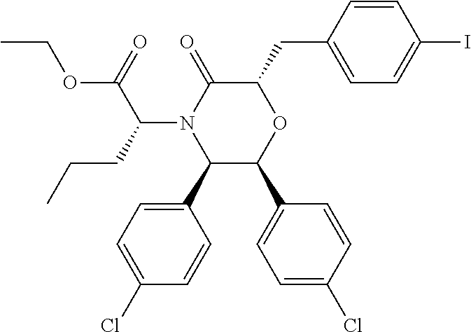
C1(C2=CC=C(Cl)C=C2)C(C2=CC=C(Cl)C=C2)OC(CC2=CC=C(I)C=C2)C(=O)N1C(CCC)C(OCC)=O
